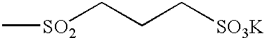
C[SO2]CCC[SO3K]
